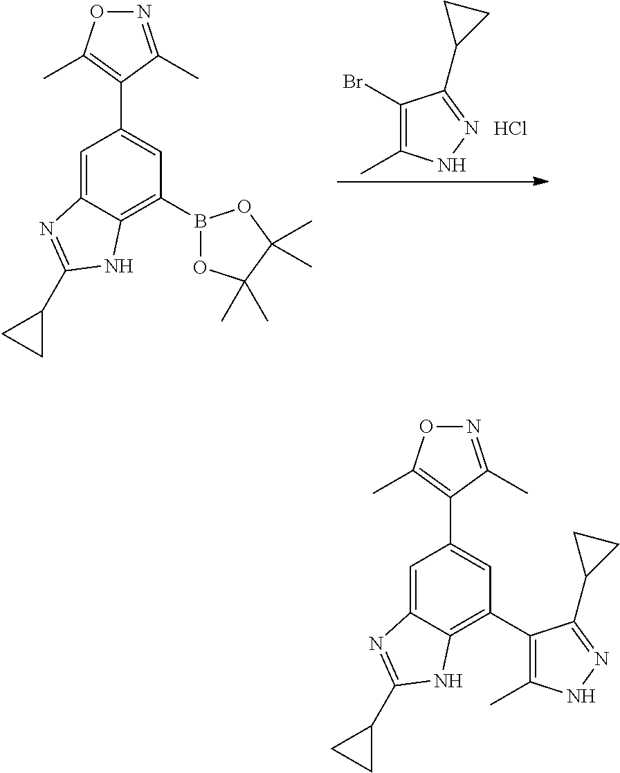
C1(Br)=C(C)NN=C1C1CC1.Cl.C1=C2C(=C(B3OC(C)(C)C(C)(C)O3)C=C1C1=C(C)ON=C1C)NC(C1CC1)=N2.C1=C2C(=C(C3=C(C)NN=C3C3CC3)C=C1C1=C(C)ON=C1C)NC(C1CC1)=N2
